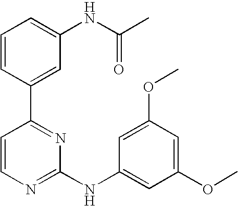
C1=CC(C2=NC(NC3=CC(OC)=CC(OC)=C3)=NC=C2)=CC(NC(=O)C)=C1
